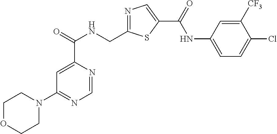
N1=C(CNC(C2=CC(N3CCOCC3)=NC=N2)=O)SC(C(=O)NC2=CC=C(Cl)C([CF3])=C2)=C1
